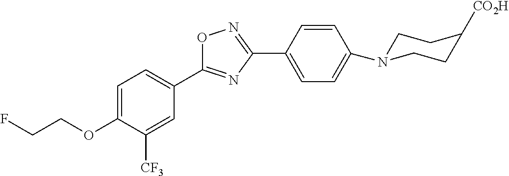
C1=C(OCCF)C([CF3])=CC(C2=NC(C3=CC=C(N4CCC([CO2H])CC4)C=C3)=NO2)=C1
